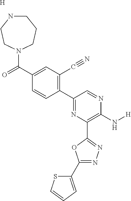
[H].C1NCCN(C(=O)C2=CC(C#N)=C(C3=NC(C4=NN=C(C5=CC=CS5)O4)=C(N[H])N=C3)C=C2)CC1
